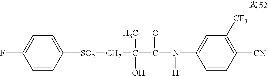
C1=CC([SO2]CC(C)(O)C(=O)N([H])C2=CC([CF3])=C([CN])C=C2)=CC=C1F
